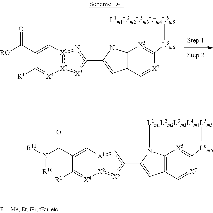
[R10]N([R11])C(C1=C[X1]2:[X2](:[X3]c(C3=CC4=C([X5]=C([L6m6]C)[X7]=C4)N3[L1m1L2m2L3m3L4m4L5m5])n=2)[X4]=C1[R1])=O.C1(C([RO])=O)=C[X1]2:[X2](:[X3]c(C3=CC4=C([X5]=C([L6m6]C)[X7]=C4)N3[L1m1L2m2L3m3L4m4L5m5])n=2)[X4]=C1[R1]
